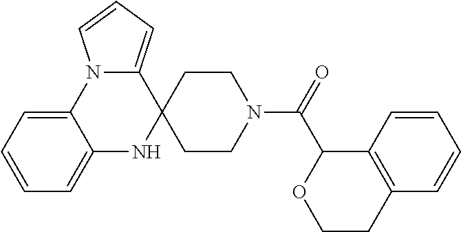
C12=CC=CC=C1N1C(=CC=C1)C1(N2)CCN(C(C2C3=C(CCO2)C=CC=C3)=O)CC1
